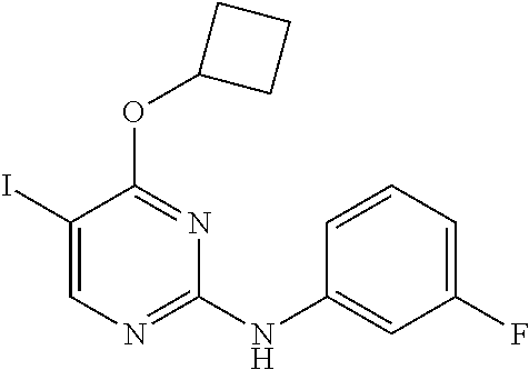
C1(I)=CN=C(NC2=CC(F)=CC=C2)N=C1OC1CCC1
